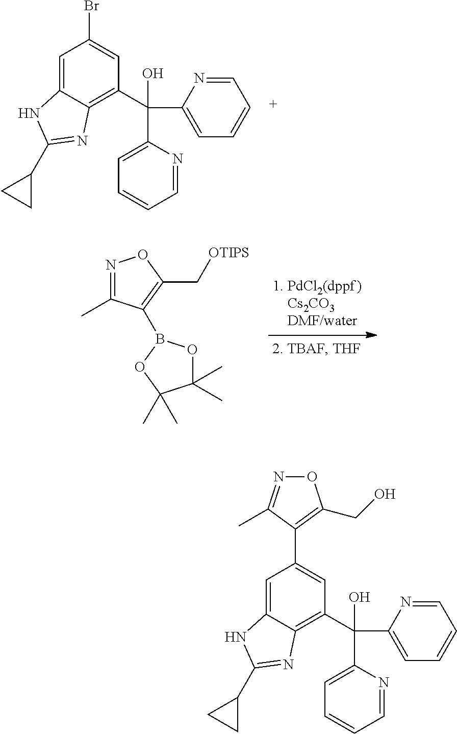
C12=CC(Br)=CC(C(C3=CC=CC=N3)(C3=CC=CC=N3)O)=C1N=C(C1CC1)N2.N1=C(C)C(B2OC(C)(C)C(C)(C)O2)=C(C[OTIPS])O1.C12=CC(C3=C(CO)ON=C3C)=CC(C(C3=CC=CC=N3)(C3=CC=CC=N3)O)=C1N=C(C1CC1)N2
